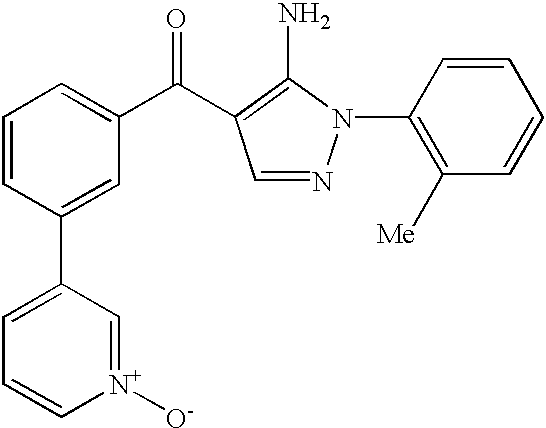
C1=C[N+]([O-])=CC(C2=CC(C(=O)C3=C(N)N(C4=C([Me])C=CC=C4)N=C3)=CC=C2)=C1
